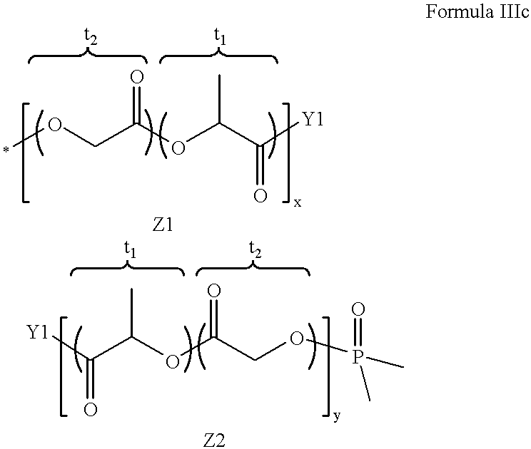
COCC(OC(C([Y1])=O)C)=O.[Y1]C(C(OC(COP(=O)(C)C)=O)C)=O
